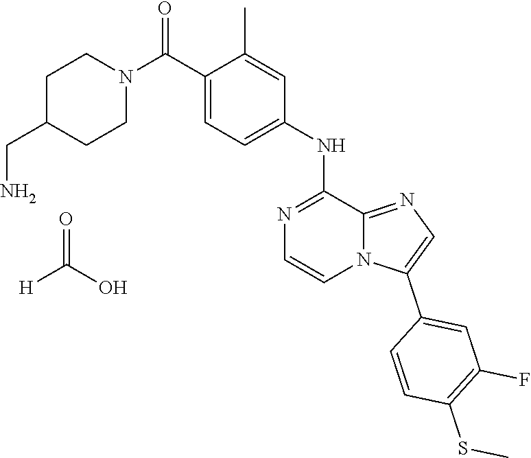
C1(C(N2CCC(CN)CC2)=O)=CC=C(NC2=NC=CN3C2=NC=C3C2=CC(F)=C(SC)C=C2)C=C1C.O=C(O)[H]
